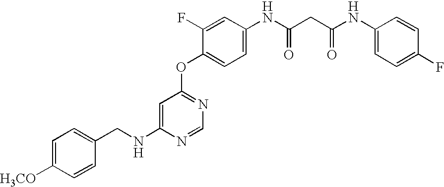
C1(F)=CC(NC(=O)CC(=O)NC2=CC=C(F)C=C2)=CC=C1OC1=NC=NC(NCC2=CC=C([H3CO])C=C2)=C1
